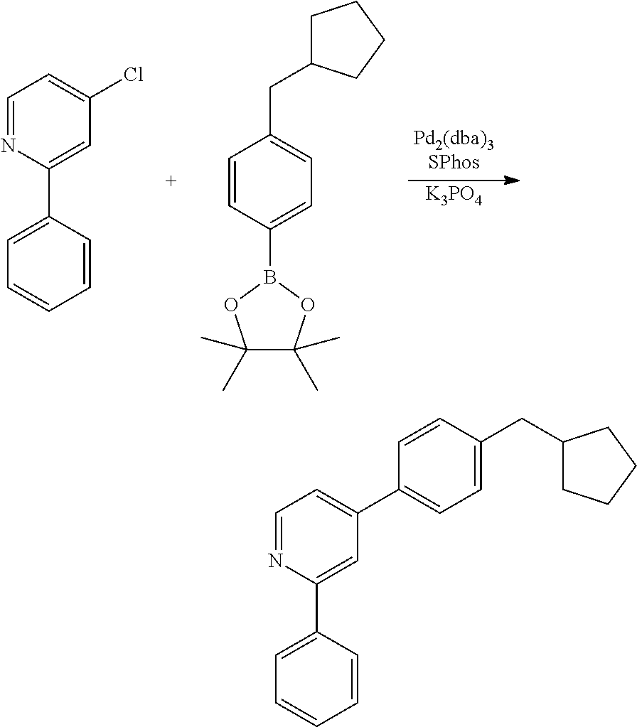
[K3PO4].C1(C)(C)C(C)(C)OB(C2=CC=C(CC3CCCC3)C=C2)O1.C1=CC=CC=C1C1=CC(Cl)=CC=N1.C1=CC=CC=C1C1=CC(C2=CC=C(CC3CCCC3)C=C2)=CC=N1
